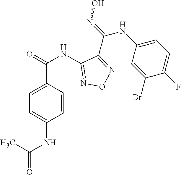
C1(NC(=O)C2=CC=C(NC(=O)C)C=C2)=NON=C1C(=NO)NC1=CC=C(F)C(Br)=C1
